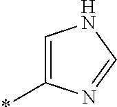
C1=C(*)N=CN1
